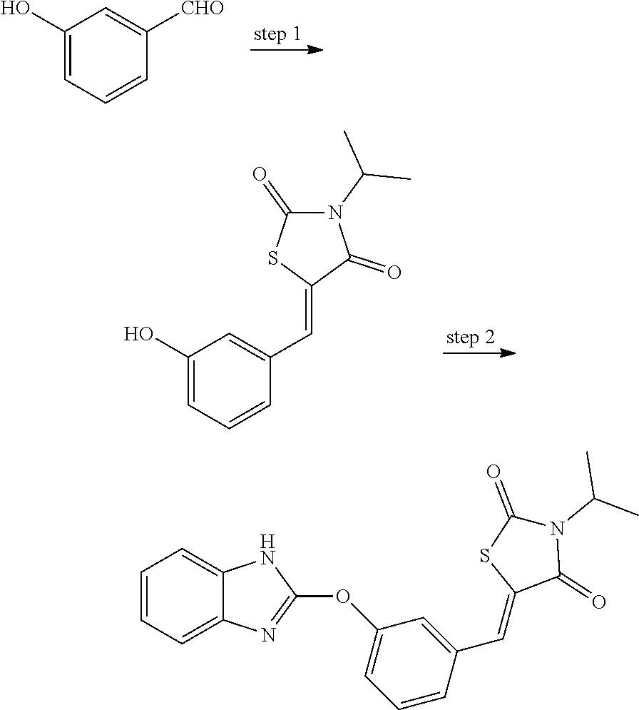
C1(O)=CC=CC([CHO])=C1.C1(O)=CC=CC(C=C2C(=O)N(C(C)C)C(=O)S2)=C1.C1=CC=C2C(=C1)NC(OC1=CC=CC(C=C3C(=O)N(C(C)C)C(=O)S3)=C1)=N2
